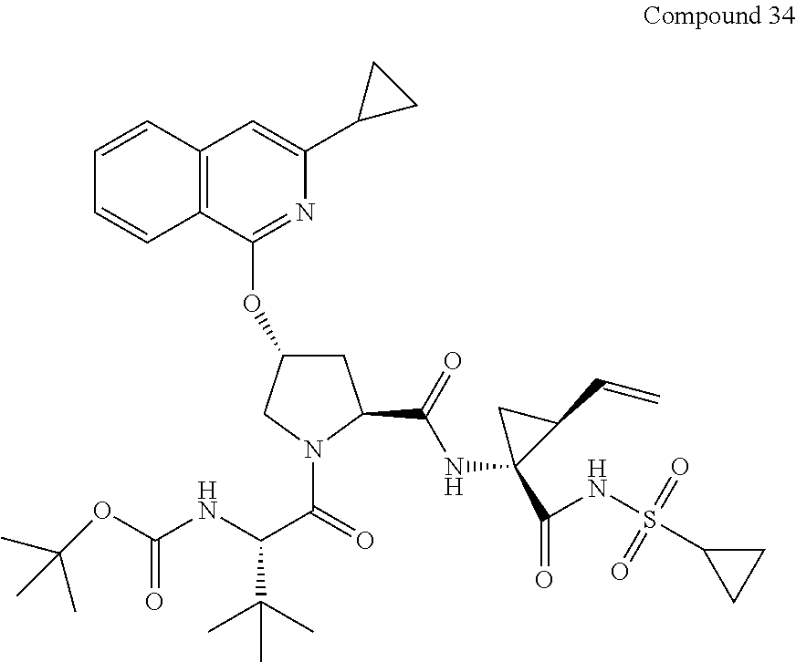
C1=CC2=C(C=C1)C(OC1CC(C(=O)NC3(C(=O)NS(C4CC4)(=O)=O)C(C=C)C3)N(C(=O)C(NC(OC(C)(C)C)=O)C(C)(C)C)C1)=NC(C1CC1)=C2
